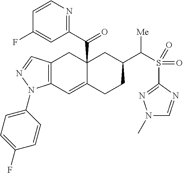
C12(C(C3=NC=CC(F)=C3)=O)C(=CC3=C(C1)C=NN3C1=CC=C(F)C=C1)CCC(C(S(C1=NN(C)C=N1)(=O)=O)[Me])C2
